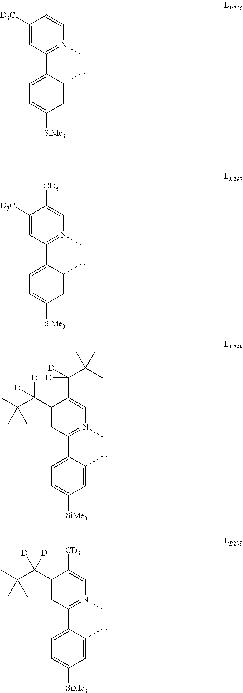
C1([D3C])=CC(C2=CC=C([SiMe3])C=C2C)=N(C)C=C1.C1([D3C])=CC(C2=CC=C([SiMe3])C=C2C)=N(C)C=C1[CD3].C1(C(C(C)(C)C)([D])[D])=CC(C2=CC=C([SiMe3])C=C2C)=N(C)C=C1C([D])([D])C(C)(C)C.C1(C(C(C)(C)C)([D])[D])=CC(C2=CC=C([SiMe3])C=C2C)=N(C)C=C1[CD3]
